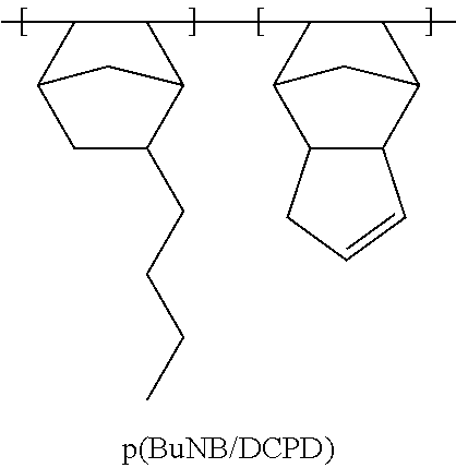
C1(C2C(C)C3C4C(C2C3)CC=C4)C(C)C2CC(CCCC)C1C2
